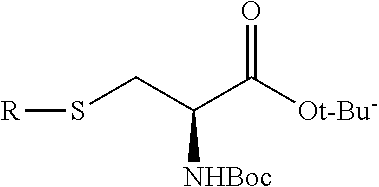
S(CC([NHBoc])C([Ot-Bu-])=O)[R]
